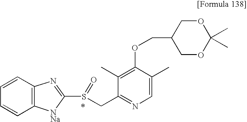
C1=CC=CC2=C1N=C(S(CC1=NC=C(C)C(OCC3COC(C)(C)OC3)=C1C)=O)[NNa]2.*
